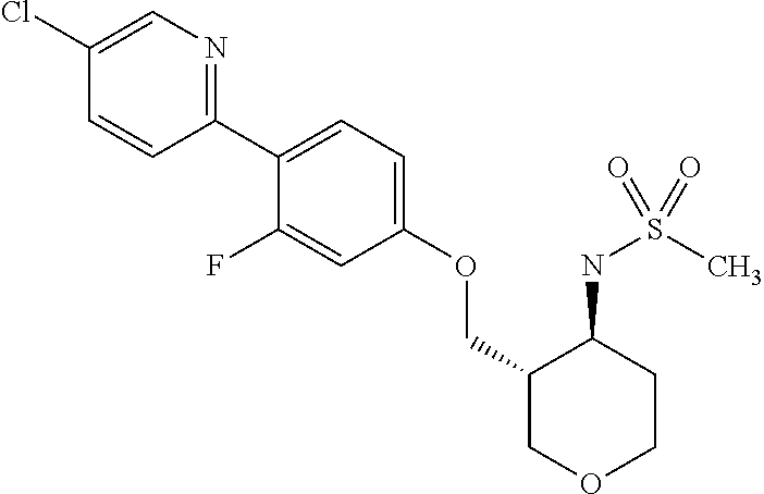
C1(C2=CC=C(OCC3COCCC3NS(C)(=O)=O)C=C2F)=NC=C(Cl)C=C1
